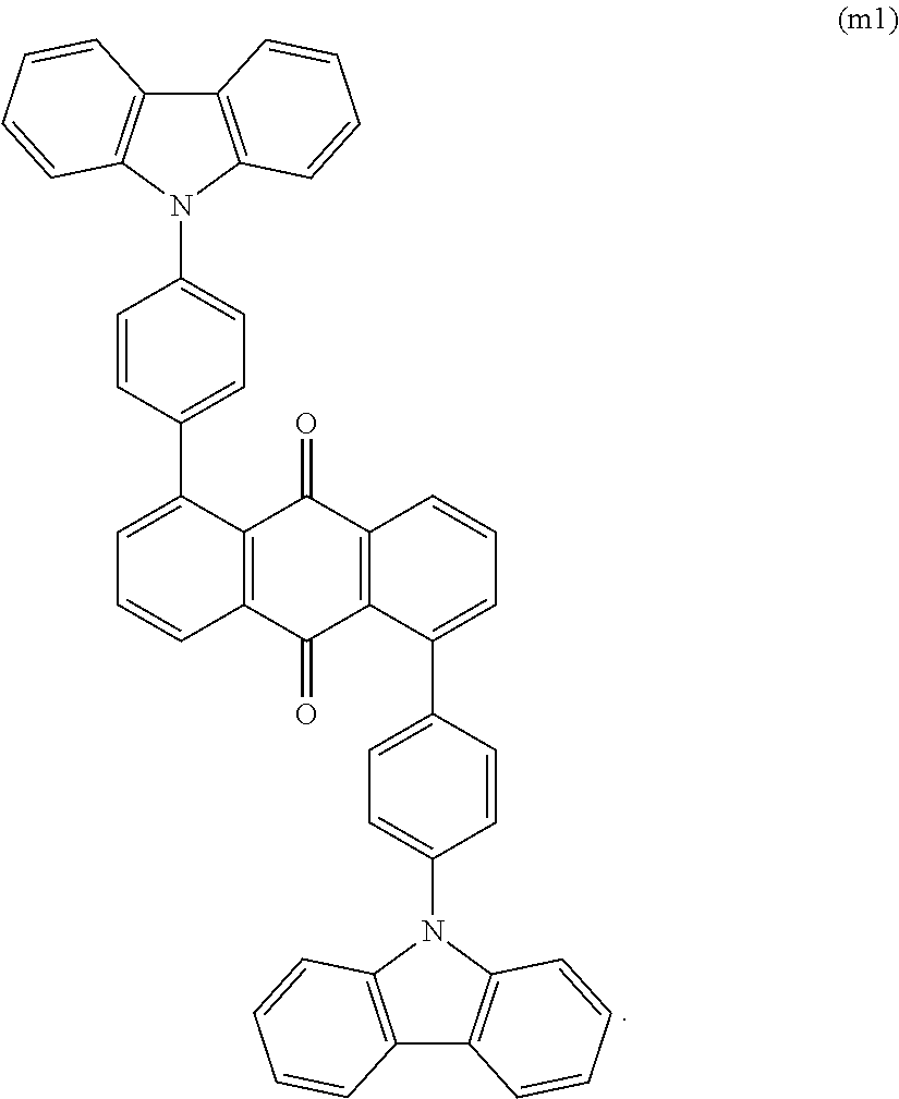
C1=CC2=C(C(=O)C3=C(C2=O)C(C2=CC=C(N4C5=C(C=CC=C5)C5=C4C=CC=C5)C=C2)=CC=C3)C(C2=CC=C(N3C4=C(C=CC=C4)C4=C3C=CC=C4)C=C2)=C1
